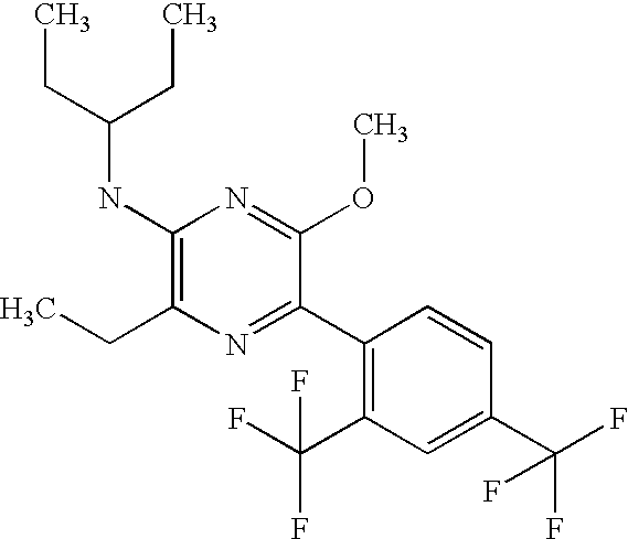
C1(NC(CC)CC)=C(CC)N=C(C2=C(C(F)(F)F)C=C(C(F)(F)F)C=C2)C(OC)=N1
